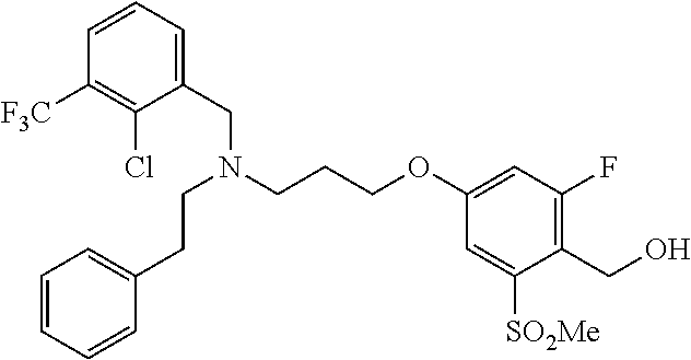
C1(CO)=C(F)C=C(OCCCN(CCC2=CC=CC=C2)CC2=CC=CC([F3C])=C2Cl)C=C1[SO2Me]
